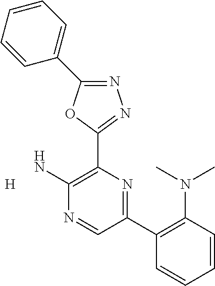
N1=C(C2=CC=CC=C2)OC(C2=C(N)N=CC(C3=C(N(C)C)C=CC=C3)=N2)=N1.[H]
